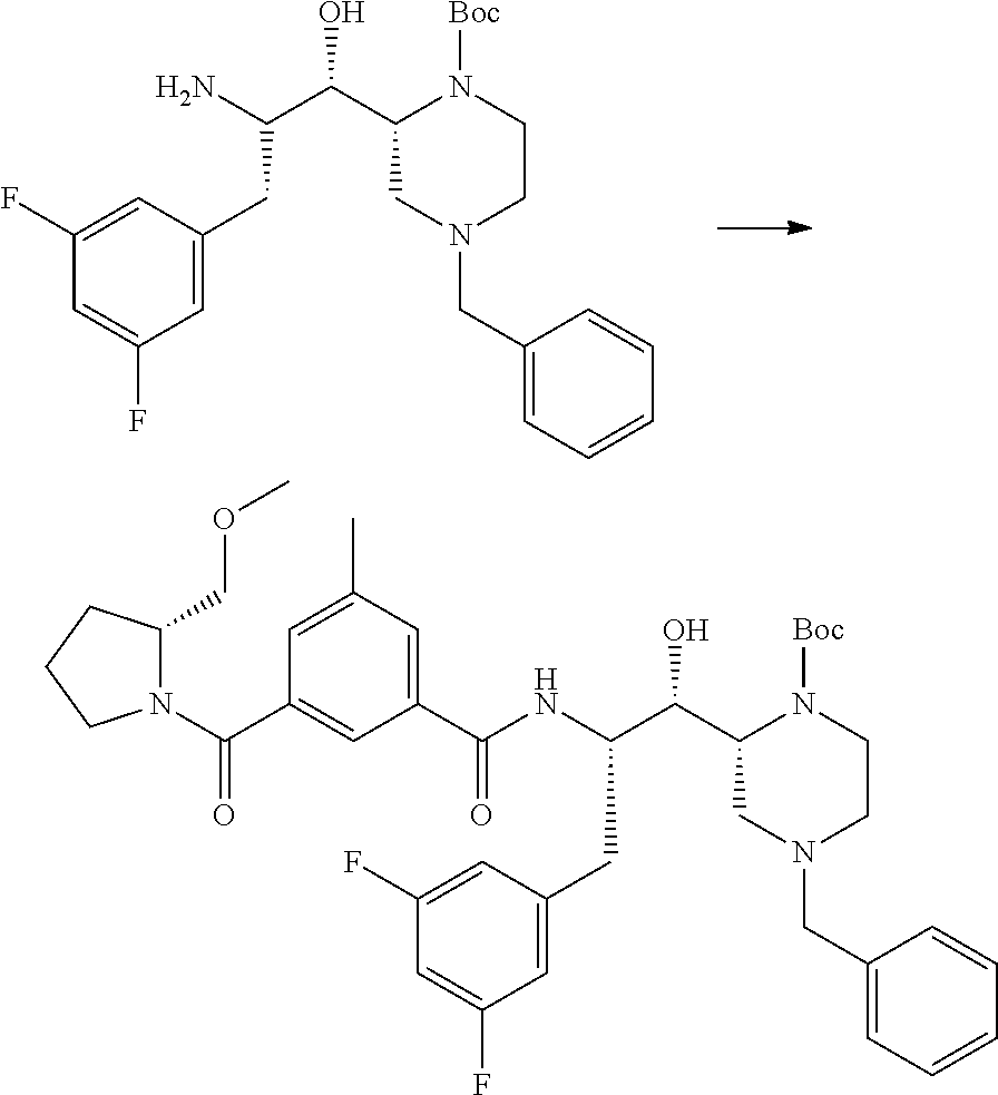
C1=C(CN2CC(C(C(N)CC3=CC(F)=CC(F)=C3)O)N([Boc])CC2)C=CC=C1.C1=C(CN2CC(C(C(NC(C3=CC(C)=CC(C(=O)N4C(COC)CCC4)=C3)=O)CC3=CC(F)=CC(F)=C3)O)N([Boc])CC2)C=CC=C1
